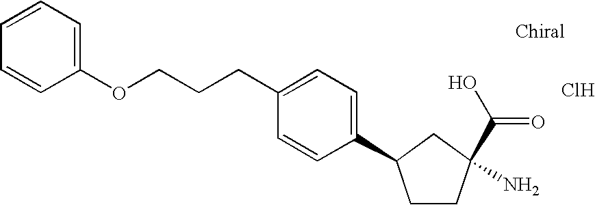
C1=CC=C(OCCCC2=CC=C(C3CCC(N)(C(O)=O)C3)C=C2)C=C1.Cl
